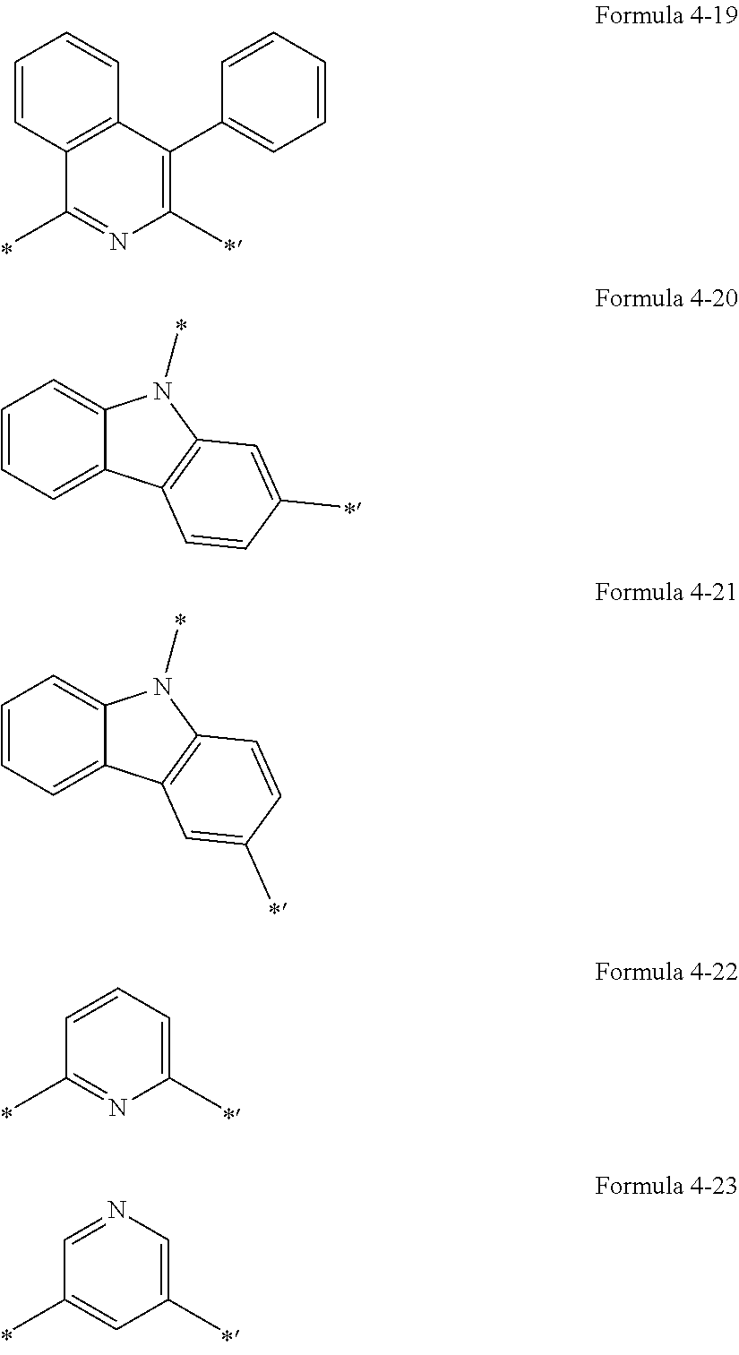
C1=CC2=C(C=C1)C(C1=CC=CC=C1)=C(C)N=C2C.C12=CC=CC=C1N(C)C1=C2C=CC(C)=C1.C12=CC=CC=C1N(C)C1=C2C=C(C)C=C1.C1(C)=CC=CC(C)=N1.C1(C)=CN=CC(C)=C1
